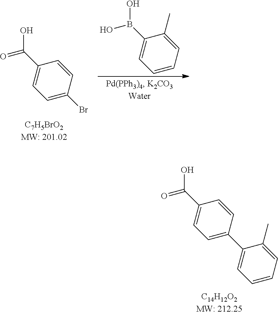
C1=C(C2=CC=CC=C2C)C=CC(C(=O)O)=C1.C1=C(Br)C=CC(C(=O)O)=C1.C1=CC=C(C)C(B(O)O)=C1
